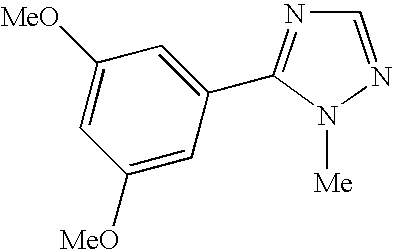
C1=NN([Me])C(C2=CC([MeO])=CC([MeO])=C2)=N1
